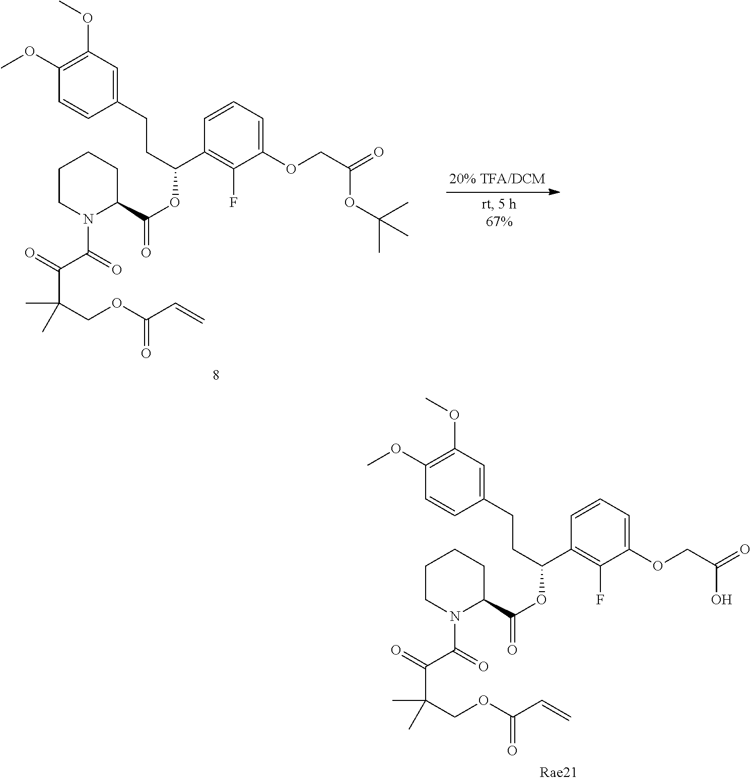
C1(CCC(OC(=O)C2CCCCN2C(=O)C(=O)C(COC(C=C)=O)(C)C)C2=C(F)C(OCC(=O)OC(C)(C)C)=CC=C2)=CC(OC)=C(OC)C=C1.C1(CCC(OC(=O)C2CCCCN2C(=O)C(=O)C(COC(C=C)=O)(C)C)C2=C(F)C(OCC(=O)O)=CC=C2)=CC(OC)=C(OC)C=C1
